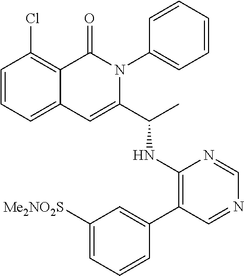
C1=CC=C2C(=C1Cl)C(=O)N(C1=CC=CC=C1)C(C(C)NC1=C(C3=CC([Me2NO2S])=CC=C3)C=NC=N1)=C2
